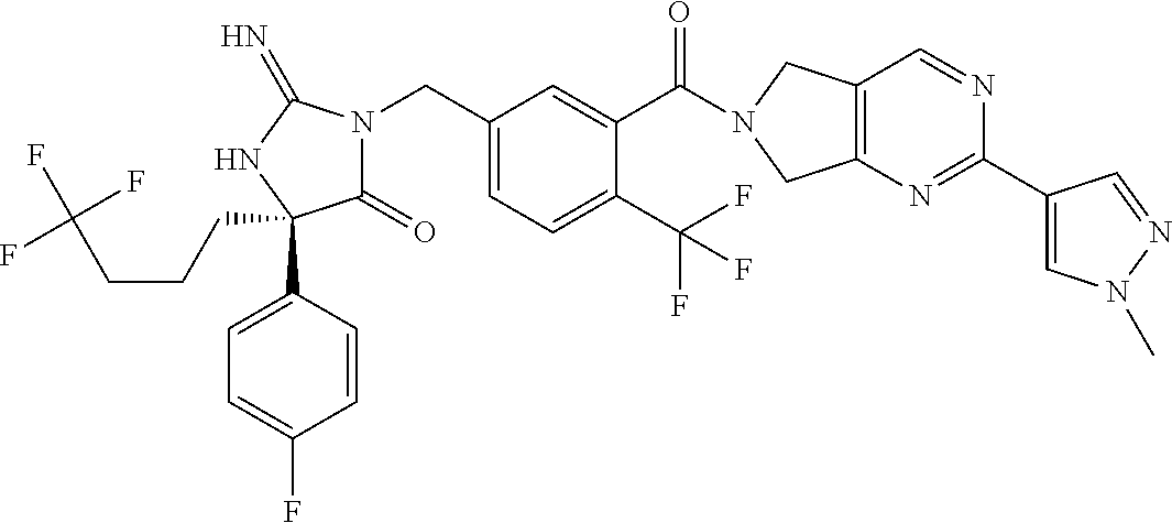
C(C1=CC=C(C(F)(F)F)C(C(=O)N2CC3=C(C2)N=C(C2=CN(C)N=C2)N=C3)=C1)N1C(=O)C(C2=CC=C(F)C=C2)(CCCC(F)(F)F)NC1=N
